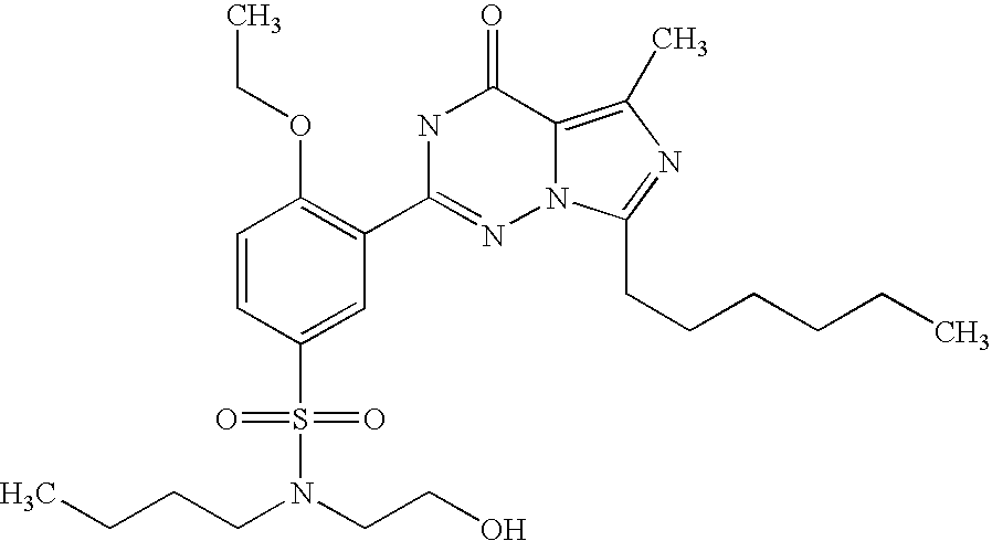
C1=CC(S(N(CCCC)CCO)(=O)=O)=CC(C2=NN3C(=C(C)N=C3CCCCCC)C(=O)N2)=C1OCC
